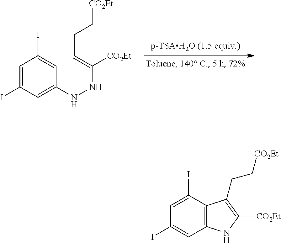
C1=C(I)C=C(NNC([CO2Et])=CCC[CO2Et])C=C1I.C1(I)=CC(I)=CC2=C1C(CC[CO2Et])=C([CO2Et])N2
